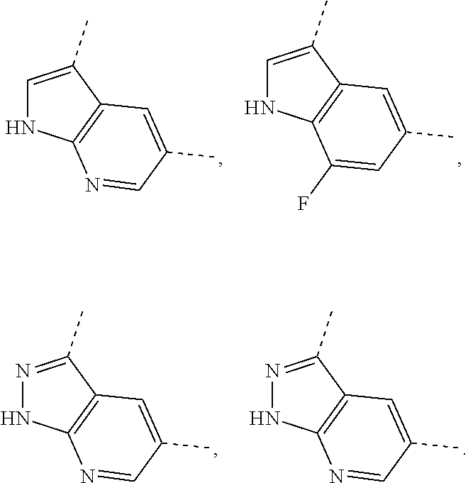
C1=C(C)C2=C(N1)N=CC(C)=C2.C1=C(C)C2=C(N1)C(F)=CC(C)=C2.N1=C(C)C2=C(N1)N=CC(C)=C2.N1=C(C)C2=C(N1)N=CC(C)=C2
